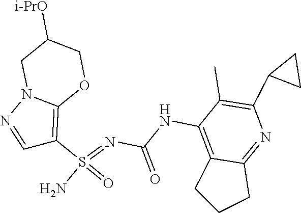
C(NC1=C2C(=NC(C3CC3)=C1C)CCC2)(N=S(N)(=O)C1=C2N(N=C1)CC([i-PrO])CO2)=O
